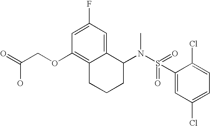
C1=C(F)C=C2C(=C1OCC(=O)O)CCCC2N(S(=O)(C1=CC(Cl)=CC=C1Cl)=O)C
